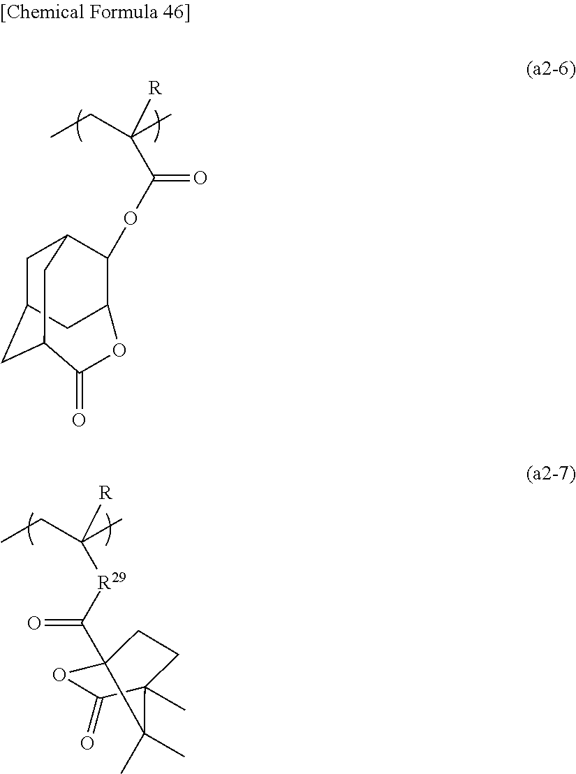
[R]C(C(=O)OC1C2CC3CC1CC(C3)C(=O)O2)(CC)C.[R]C([R29]C(=O)C12OC(=O)C(C)(CC1)C2(C)C)(CC)C
